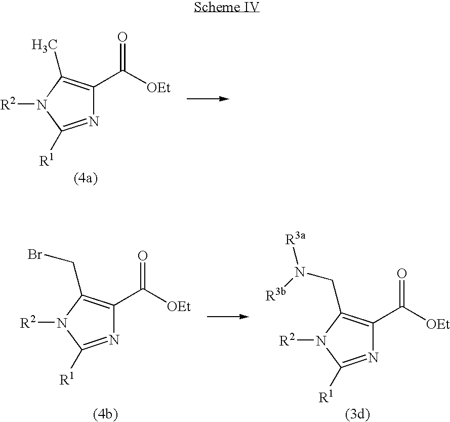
[R2]N1C([R1])=NC(C([OEt])=O)=C1C.[R2]N1C([R1])=NC(C([OEt])=O)=C1CN([R3a])[R3b].[R2]N1C([R1])=NC(C([OEt])=O)=C1CBr
